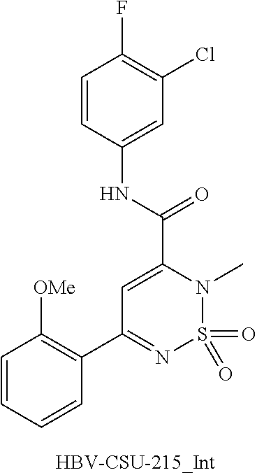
O=S1(=O)N(C)C(C(NC2=CC(Cl)=C(F)C=C2)=O)=CC(C2=C([OMe])C=CC=C2)=N1
